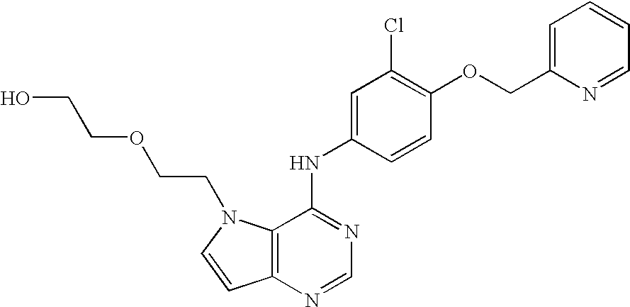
OCCOCCN1C2=C(C=C1)N=CN=C2NC1=CC(Cl)=C(OCC2=CC=CC=N2)C=C1
